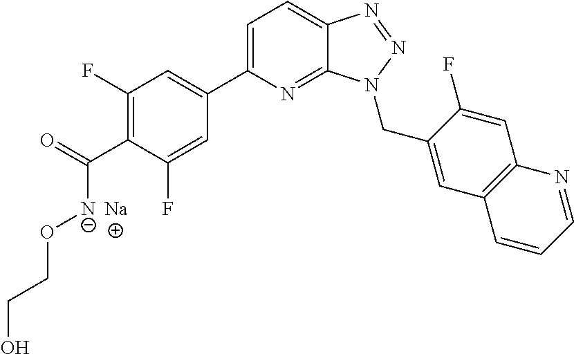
C1=C(C2=CC(F)=C(C(=O)[N-]OCCO)C(F)=C2)N=C2C(=C1)N=NN2CC1=CC2=C(C=C1F)N=CC=C2.[Na]
